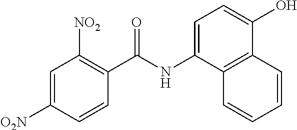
C1=C([O2N])C=CC(C(NC2=CC=C(O)C3=C2C=CC=C3)=O)=C1[NO2]
